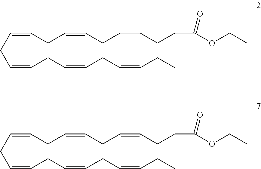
C(=CCC=CCC=CCCC(=O)OCC)CC=CCC=CCC=CCC.C(=CCC=CCCCCCC(OCC)=O)CC=CCC=CCC=CCC
